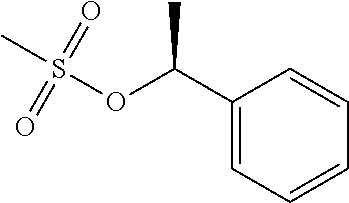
C1(C(OS(C)(=O)=O)C)=CC=CC=C1
